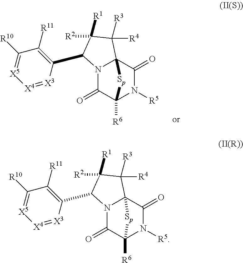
N12C(=O)C3([R6])N([R5])C(=O)C1(C([R3])([R4])C([R2])([R1])C2C1=C([R11])C([R10])=[X5][X4]=[X3]1)[Sp]3.N12C(=O)C3([R6])N([R5])C(=O)C1(C([R3])([R4])C([R2])([R1])C2C1=C([R11])C([R10])=[X5][X4]=[X3]1)[Sp]3
